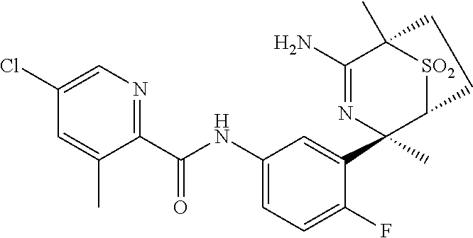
C1(Cl)=CN=C(C(NC2=CC=C(F)C(C3(C)N=C(N)C4(C)[SO2]C3CC4)=C2)=O)C(C)=C1
